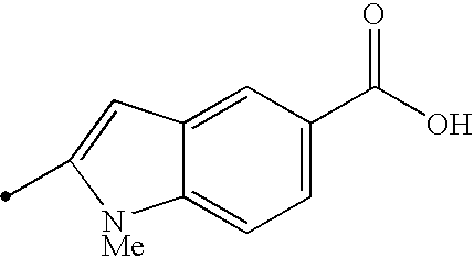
C1=C(C(O)=O)C=C2C(=C1)[NMe]C(C)=C2
